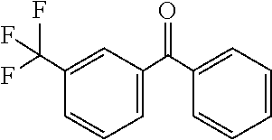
C1=C(C(C2=CC=CC=C2)=O)C=C(C(F)(F)F)C=C1
